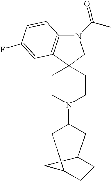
N1(C(C)=O)C2=C(C3(C1)CCN(C1CC4CCC(C1)C4)CC3)C=C(F)C=C2
